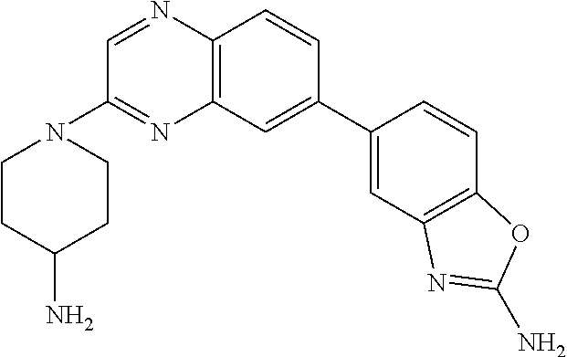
C1=C(C2=CC3=C(N=CC(N4CCC(N)CC4)=N3)C=C2)C=CC2=C1N=C(N)O2
